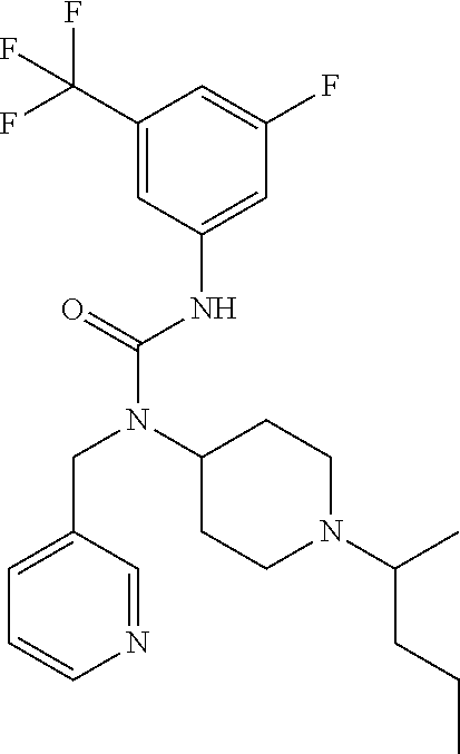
C1=C(CN(C(NC2=CC(F)=CC(C(F)(F)F)=C2)=O)C2CCN(C(C)CCC)CC2)C=NC=C1
